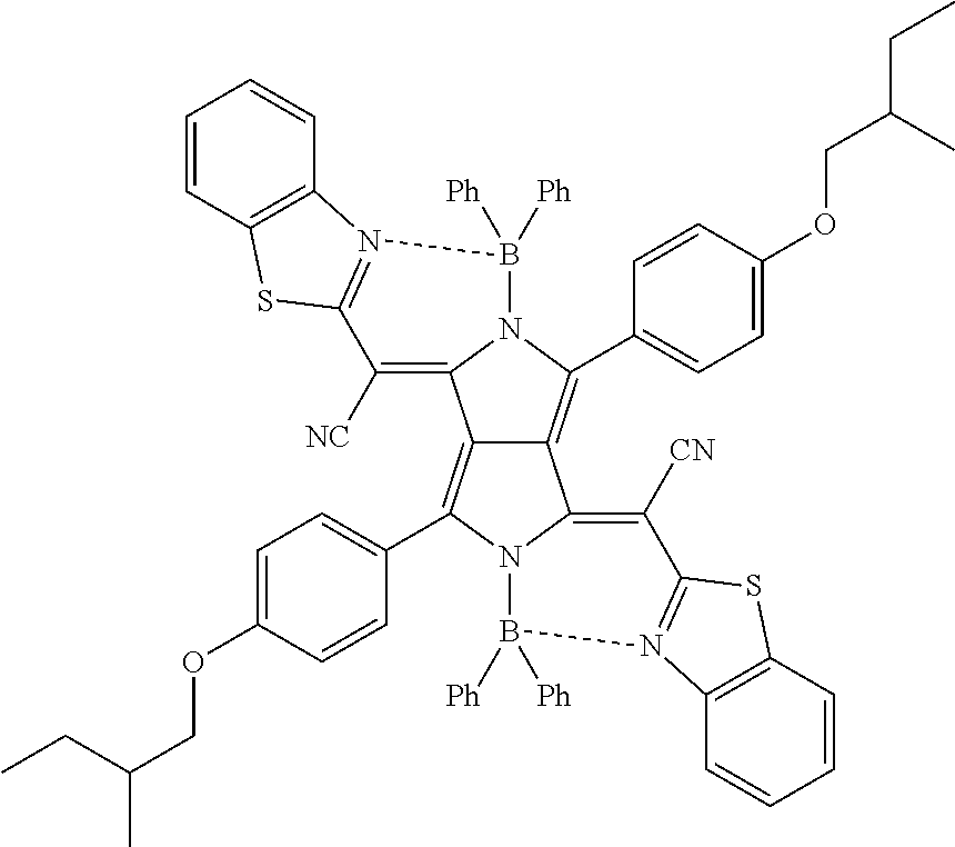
C12=C(C3=CC=C(OCC(C)CC)C=C3)N3C(=C([CN])C4=N(B3([Ph])[Ph])C3=C(C=CC=C3)S4)C1=C(C1=CC=C(OCC(C)CC)C=C1)N1C2=C([NC])C2=N(B1([Ph])[Ph])C1=C(C=CC=C1)S2
